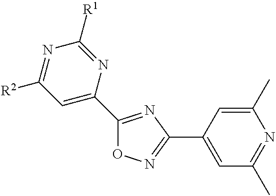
C1(C2=NC(C3=CC(C)=NC(C)=C3)=NO2)=CC([R2])=NC([R1])=N1
